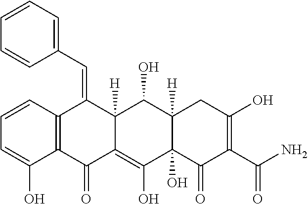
C1=CC2=C(C(O)=C1)C(=O)C1=C(O)C3(O)C([H])(C(O)C1([H])C2=CC1=CC=CC=C1)CC(O)=C(C(N)=O)C3=O
